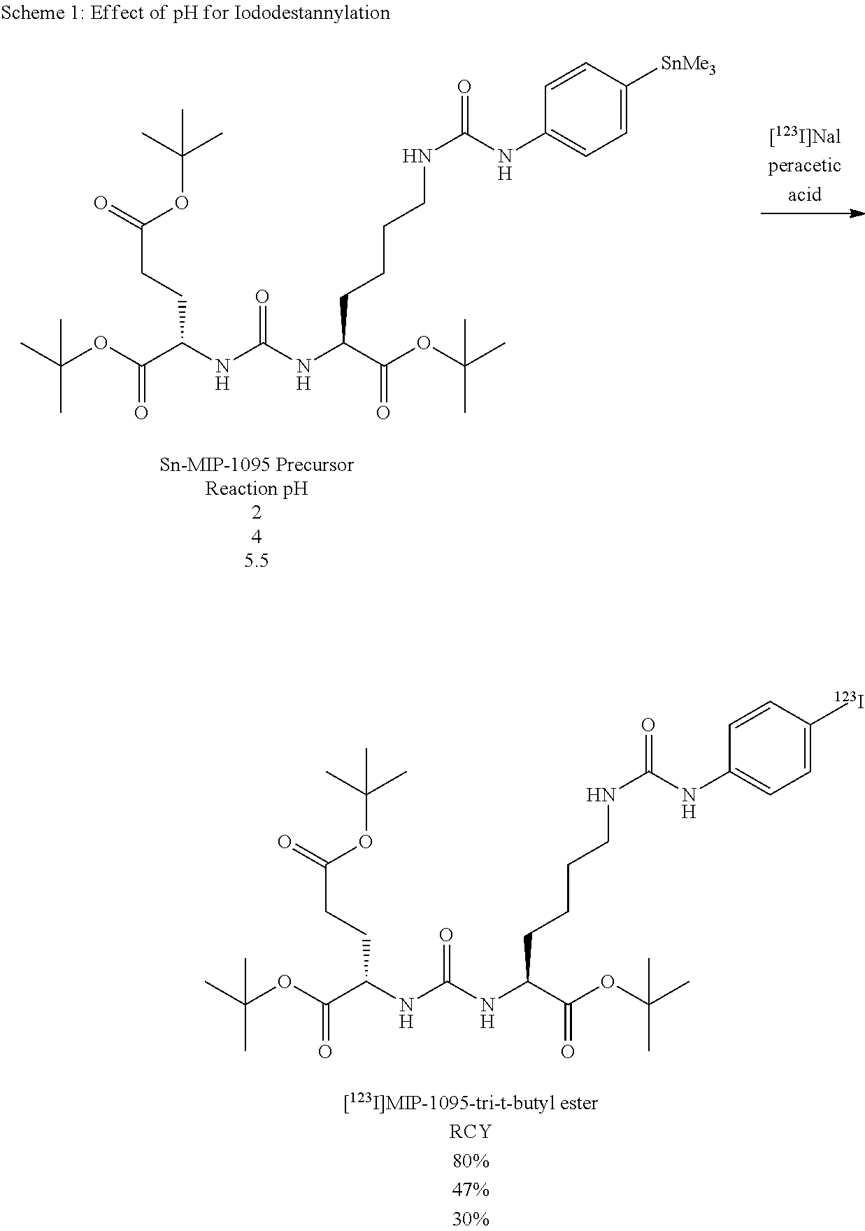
CC(OC(C(NC(NC(C(OC(C)(C)C)=O)CCCCNC(NC1=CC=C([SnMe3])C=C1)=O)=O)CCC(=O)OC(C)(C)C)=O)(C)C.CC(OC(C(NC(NC(C(OC(C)(C)C)=O)CCCCNC(NC1=CC=C([123I])C=C1)=O)=O)CCC(=O)OC(C)(C)C)=O)(C)C
